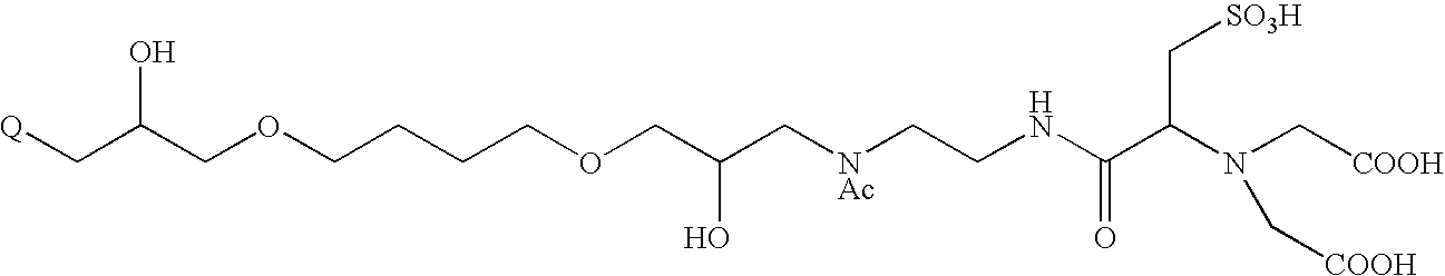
[Q]CC(COCCCCOCC(C[NAc]CCNC(C(N(C[COOH])C[COOH])C[SO3H])=O)O)O
